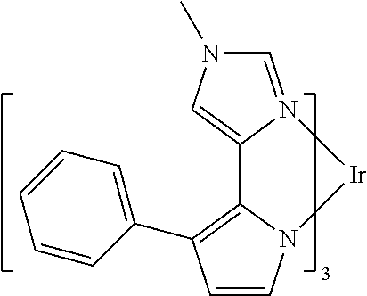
C1=N2C(=CN1C)C1=C(C3=CC=CC=C3)C=CN1[Ir]2
